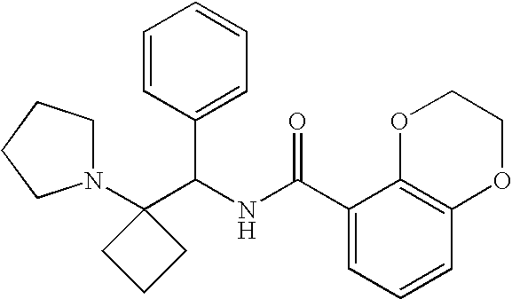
C1(C(NC(C2=CC=CC3=C2OCCO3)=O)C2=CC=CC=C2)(N2CCCC2)CCC1
